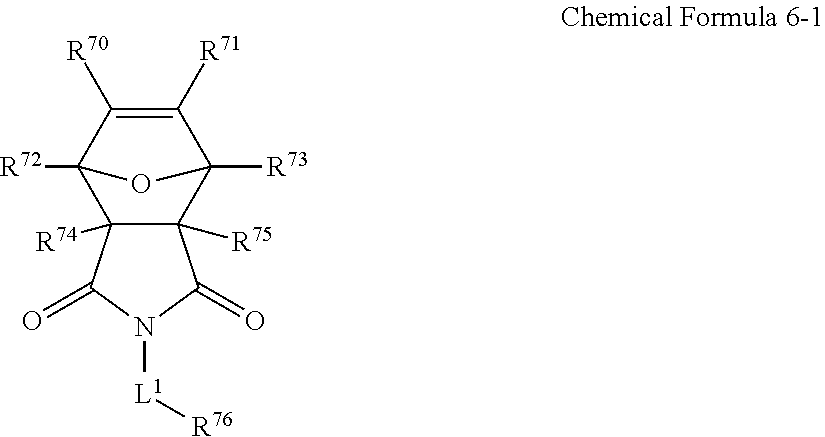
C12([R74])C([R75])(C3([R73])C([R71])=C([R70])C1([R72])O3)C(=O)N([L1][R76])C2=O
